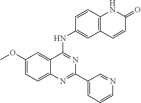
C1(OC)=CC=C2C(=C1)C(NC1=CC3=C(C=C1)NC(=O)C=C3)=NC(C1=CC=CN=C1)=N2
